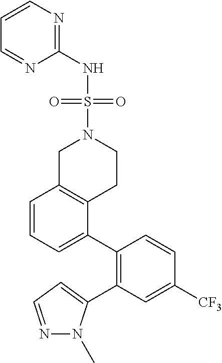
C1=CN=C(NS(=O)(N2CC3=C(CC2)C(C2=C(C4=CC=NN4C)C=C([CF3])C=C2)=CC=C3)=O)N=C1
